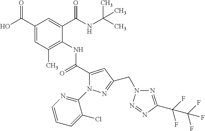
C1(C(O)=O)=CC(C)=C(NC(C2=CC(CN3N=C(C(F)(F)C(F)(F)F)N=N3)=NN2C2=NC=CC=C2Cl)=O)C(C(NC(C)(C)C)=O)=C1
